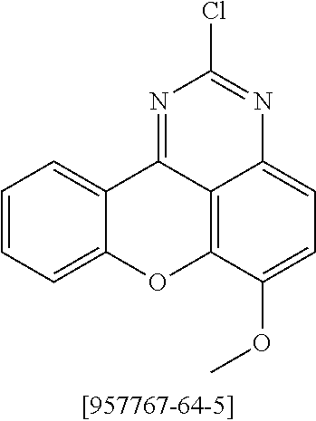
C12=CC=CC=C1OC1=C3C2=NC(Cl)=NC3=CC=C1OC
